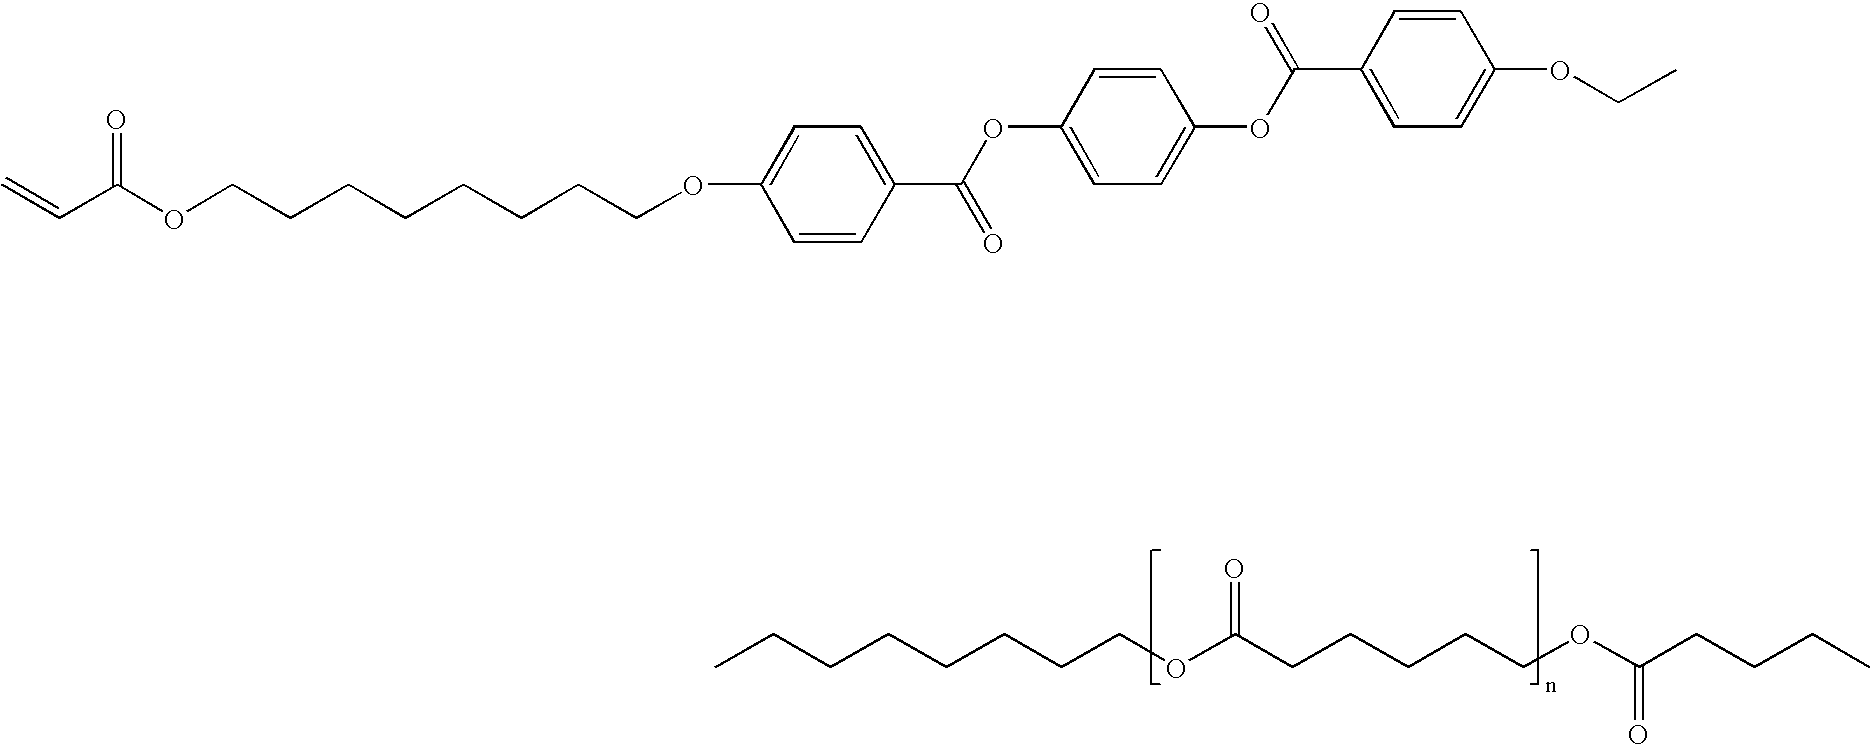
CCCCCCCCOC(CCCCCOC(CCCC)=O)=O.C1(OCCCCCCCCOC(C=C)=O)=CC=C(C(OC2=CC=C(OC(C3=CC=C(OCC)C=C3)=O)C=C2)=O)C=C1
